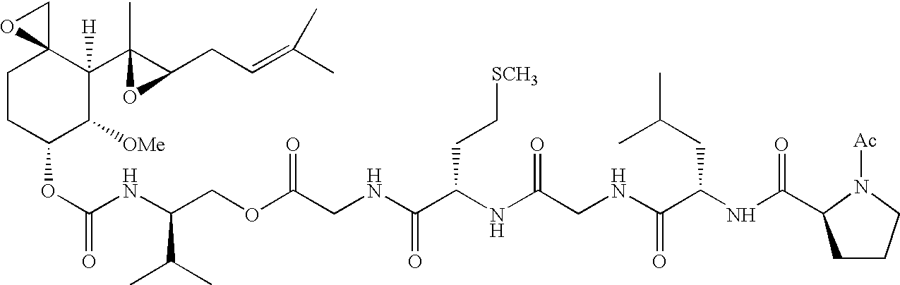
C1CC(OC(NC(COC(CNC(C(NC(CNC(C(NC(C2CCCN2[Ac])=O)CC(C)C)=O)=O)CC[SCH3])=O)=O)C(C)C)=O)C([OMe])C([H])(C2(C)C(CC=C(C)C)O2)C12CO2
